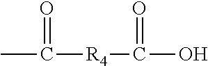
CC([R4]C(=O)O)=O
